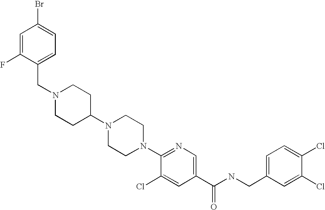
C(N1CCC(N2CCN(C3=NC=C(C(NCC4=CC=C(Cl)C(Cl)=C4)=O)C=C3Cl)CC2)CC1)C1=CC=C(Br)C=C1F
